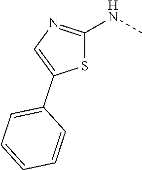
S1C(NC)=NC=C1C1=CC=CC=C1
